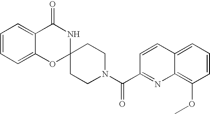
C1=CC=C2C(=C1)C(=O)NC1(O2)CCN(C(=O)C2=NC3=C(OC)C=CC=C3C=C2)CC1
